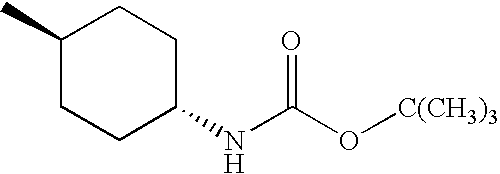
CC1CCC(NC(O[C(CH3)3])=O)CC1
